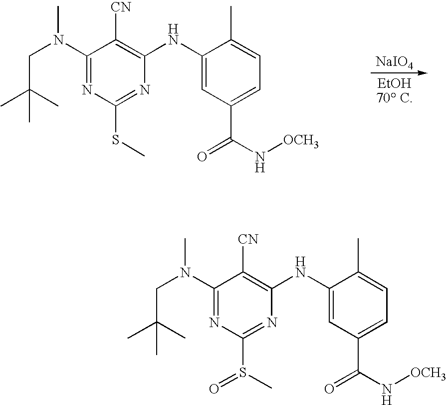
[NaIO4].C1(N(CC(C)(C)C)C)=NC(SC)=NC(NC2=CC(C(N[OCH3])=O)=CC=C2C)=C1[CN].C1(N(CC(C)(C)C)C)=NC(S(C)=O)=NC(NC2=CC(C(N[OCH3])=O)=CC=C2C)=C1[CN]
